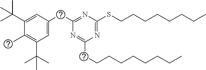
C1(C)=C(C(C)(C)C)C=C(CC2=NC(SCCCCCCCC)=NC(CCCCCCCCC)=N2)C=C1C(C)(C)C
